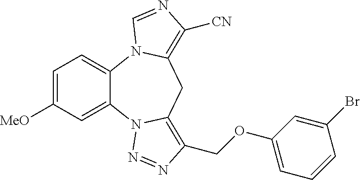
C12=CC=C([MeO])C=C1N1C(=C(COC3=CC=CC(Br)=C3)N=N1)CC1=C([CN])N=CN21
